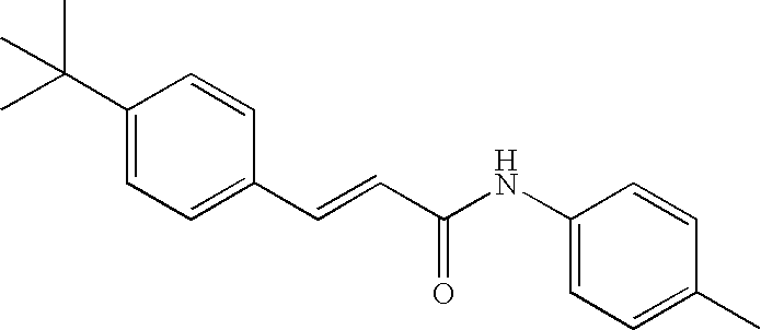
C(=CC(=O)NC1=CC=C(C)C=C1)C1=CC=C(C(C)(C)C)C=C1
